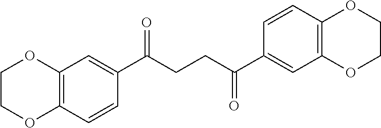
C1COC2=C(O1)C=C(C(CCC(C1=CC3=C(C=C1)OCCO3)=O)=O)C=C2
